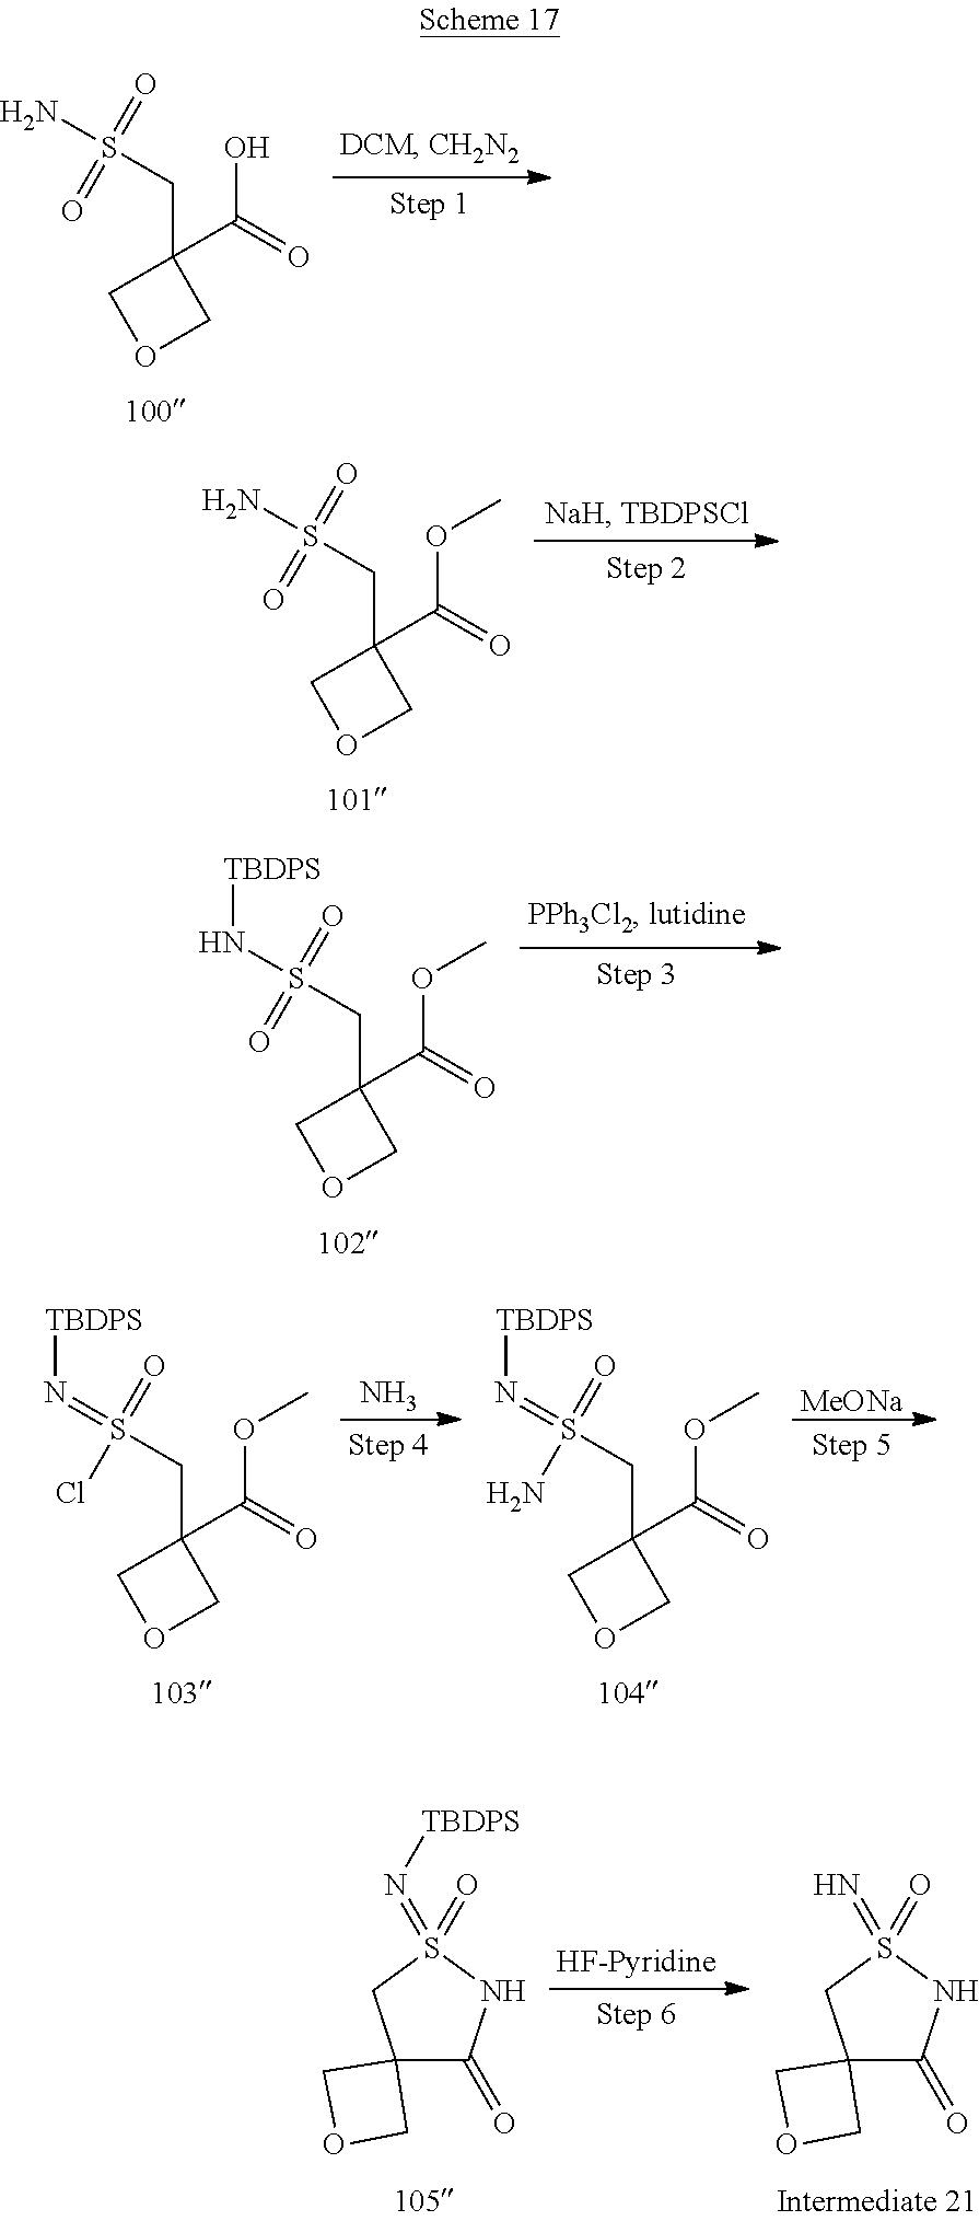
C(C1(C(O)=O)COC1)S(N)(=O)=O.C(C1(C(OC)=O)COC1)S(N)(=O)=O.C(C1(C(OC)=O)COC1)S(N[TBDPS])(=O)=O.C(C1(C(OC)=O)COC1)S(=N[TBDPS])(=O)Cl.N.C(C1(C(OC)=O)COC1)S(=N[TBDPS])(=O)N.[MeONa].C12(C(=O)NS(=N[TBDPS])(=O)C1)COC2.C12(C(=O)NS(=N)(=O)C1)COC2
